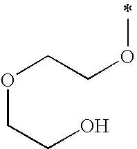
O(CCOC)CCO
